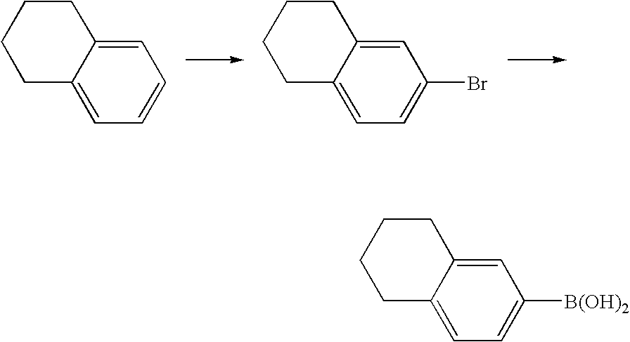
C1C2=CC=CC=C2CCC1.C1C2=CC=C(Br)C=C2CCC1.C1C2=CC=C([B(OH)2])C=C2CCC1
